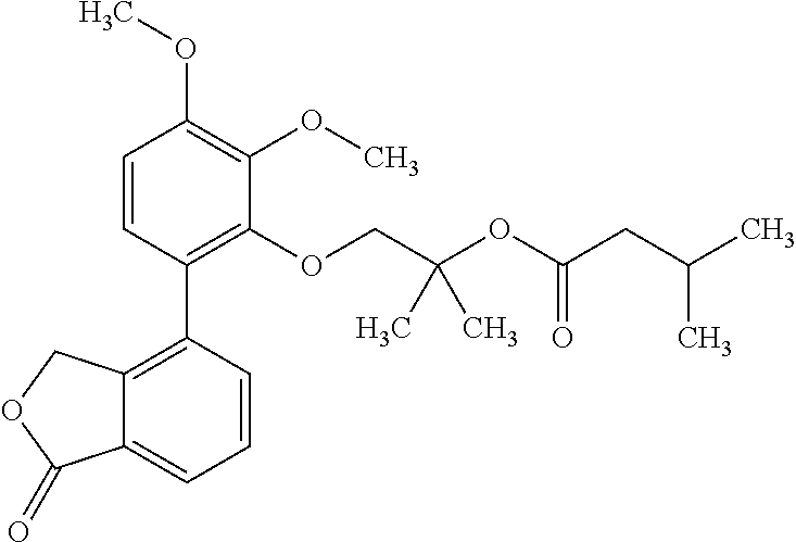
C1=CC(C2=C3C(=CC=C2)C(=O)OC3)=C(OCC(OC(CC(C)C)=O)(C)C)C(OC)=C1OC
